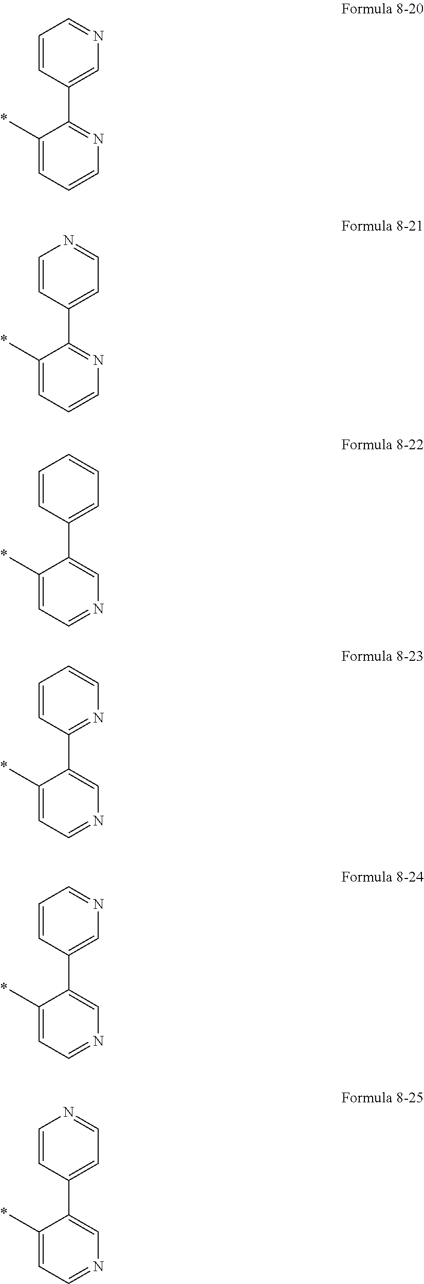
C1(C)=CC=CN=C1C1=CN=CC=C1.C1(C)=CC=CN=C1C1=CC=NC=C1.C1(C)=CC=NC=C1C1=CC=CC=C1.C1(C)=CC=NC=C1C1=NC=CC=C1.C1(C)=CC=NC=C1C1=CN=CC=C1.C1(C)=CC=NC=C1C1=CC=NC=C1
